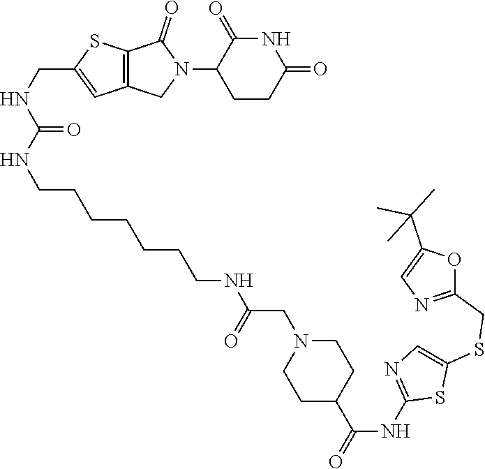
C1CC(=O)NC(=O)C1N1C(=O)C2=C(C1)C=C(CNC(NCCCCCCCNC(CN1CCC(C(NC3=NC=C(SCC4=NC=C(C(C)(C)C)O4)S3)=O)CC1)=O)=O)S2
